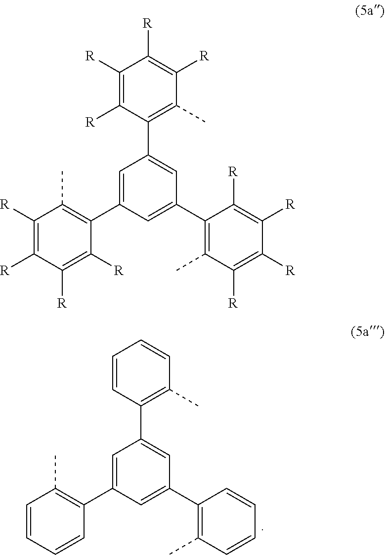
C1=CC(C2=CC(C3=C(C)C=CC=C3)=CC(C3=C(C)C=CC=C3)=C2)=C(C)C=C1.C1([R])=C([R])C(C2=CC(C3=C(C)C([R])=C([R])C([R])=C3[R])=CC(C3=C(C)C([R])=C([R])C([R])=C3[R])=C2)=C(C)C([R])=C1[R]
